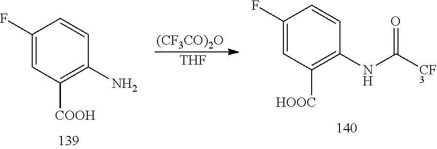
[(CF3CO)2O].[THF].C1(F)=CC([HOOC])=C(NC([CF3])=O)C=C1.C1(F)=CC([COOH])=C(N)C=C1
